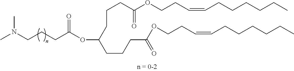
CN(CCCC(OC(CCCC(OCCC=CCCCCCC)=O)CCCC(OCCC=CCCCCCC)=O)=O)C
